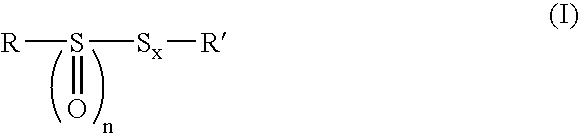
S([R])([Sx][R])=O
